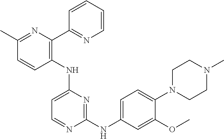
C1(C)=NC(C2=NC=CC=C2)=C(NC2=CC=NC(NC3=CC=C(N4CCN(C)CC4)C(OC)=C3)=N2)C=C1
